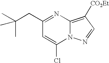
C1(CC(C)(C)C)=NC2=C([CO2Et])C=NN2C(Cl)=C1
